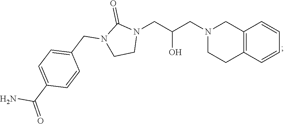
C12=C(C=CC=C1)CCN(CC(CN1C(=O)N(CC3=CC=C(C(N)=O)C=C3)CC1)O)C2
